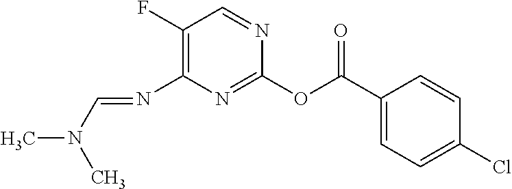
C1(F)=C(N=CN(C)C)N=C(OC(C2=CC=C(Cl)C=C2)=O)N=C1
